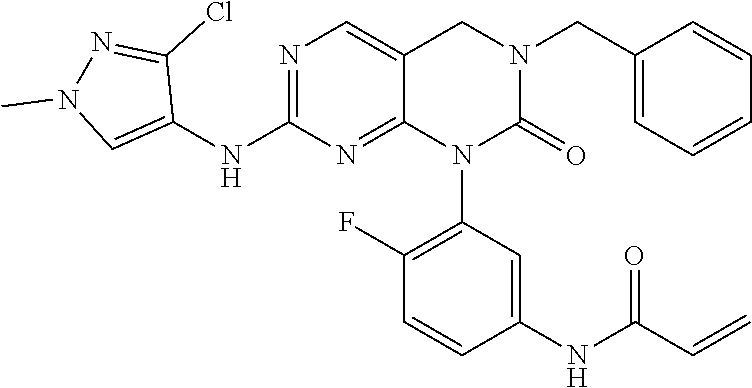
C1(NC2=NC=C3C(=N2)N(C2=C(F)C=CC(NC(C=C)=O)=C2)C(=O)N(CC2=CC=CC=C2)C3)=CN(C)N=C1Cl
